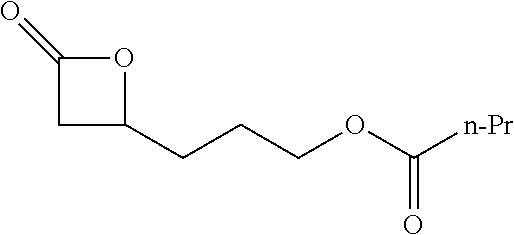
C1C(=O)OC1CCCOC([n-Pr])=O
